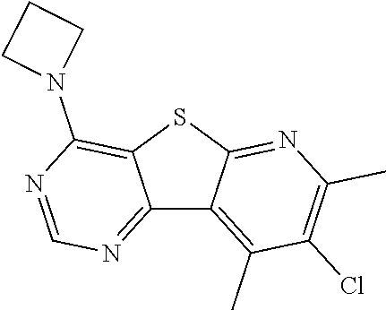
C12=NC=NC(N3CCC3)=C1SC1=NC(C)=C(Cl)C(C)=C21
